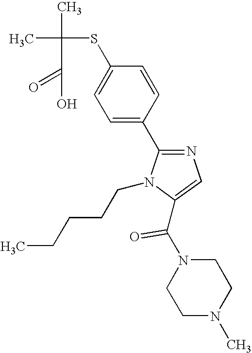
CC(C)(SC1=CC=C(C2=NC=C(C(N3CCN(C)CC3)=O)N2CCCCC)C=C1)C(=O)O
